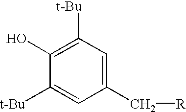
C1([t-Bu])=C(O)C([t-Bu])=CC(C[R])=C1
